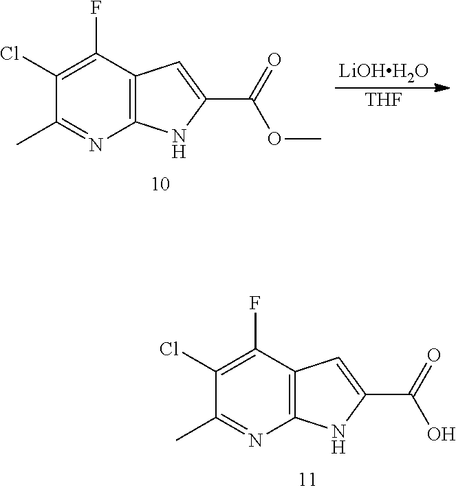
C12=C(C(F)=C(Cl)C(C)=N1)C=C(C(OC)=O)N2.[LiOHH2O].[THF].C12=C(C(F)=C(Cl)C(C)=N1)C=C(C(O)=O)N2
